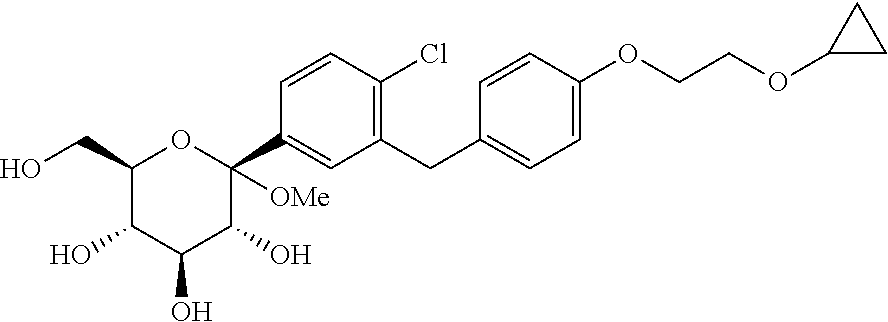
C1(CO)C(O)C(O)C(O)C(C2=CC(CC3=CC=C(OCCOC4CC4)C=C3)=C(Cl)C=C2)([OMe])O1
